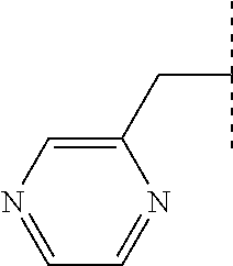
C1(CC(C)C)=CN=CC=N1
